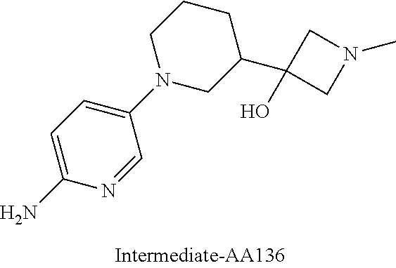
C1N(C2=CC=C(N)N=C2)CC(C2(O)CN(C)C2)CC1
